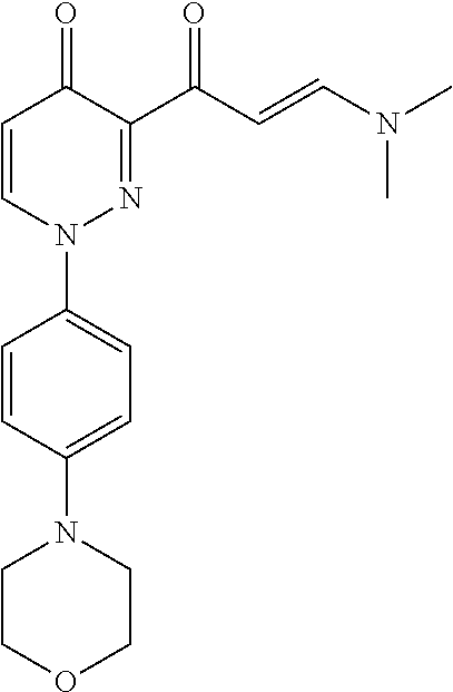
C1=CC(N2CCOCC2)=CC=C1N1N=C(C(C=CN(C)C)=O)C(=O)C=C1
